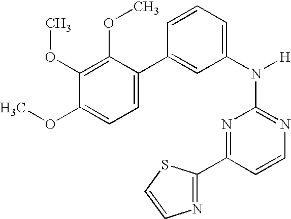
N1=C(N([H])C2=CC=CC(C3=CC=C(OC)C(OC)=C3OC)=C2)N=C(C2=NC=CS2)C=C1
